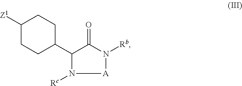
C1([Z1])CCC(C2N([Rc])[A]N([Rb])C2=O)CC1
